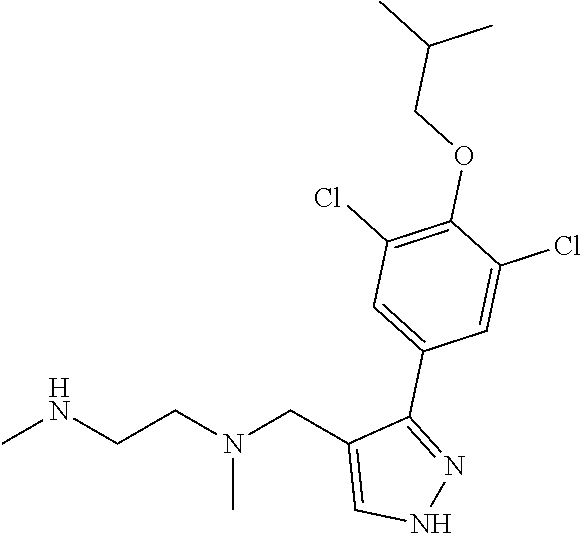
CNCCN(CC1=CNN=C1C1=CC(Cl)=C(OCC(C)C)C(Cl)=C1)C
